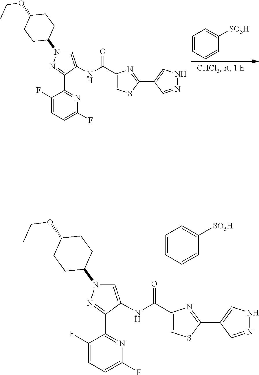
C1=CC=CC([SO3H])=C1.C1CC(N2C=C(NC(C3=CSC(C4=CNN=C4)=N3)=O)C(C3=NC(F)=CC=C3F)=N2)CCC1OCC.C1=CC=CC([SO3H])=C1.C1CC(N2C=C(NC(C3=CSC(C4=CNN=C4)=N3)=O)C(C3=NC(F)=CC=C3F)=N2)CCC1OCC
